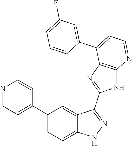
C1(C2=CC=C3C(=C2)C(C2=NC4=C(N2)N=CC=C4C2=CC(F)=CC=C2)=NN3)=CC=NC=C1
